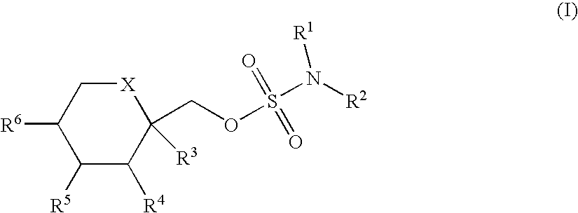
C1([R6])C([R5])C([R4])C(COS(N([R2])[R1])(=O)=O)([R3])[X]C1
